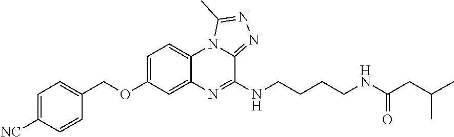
N1=C(NCCCCNC(CC(C)C)=O)C2=NN=C(C)N2C2=CC=C(OCC3=CC=C([NC])C=C3)C=C12
